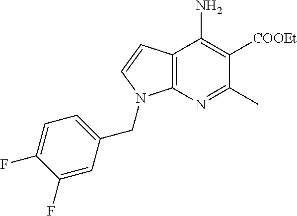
C12=C(N=C(C)C([COOEt])=C1N)N(CC1=CC=C(F)C(F)=C1)C=C2
